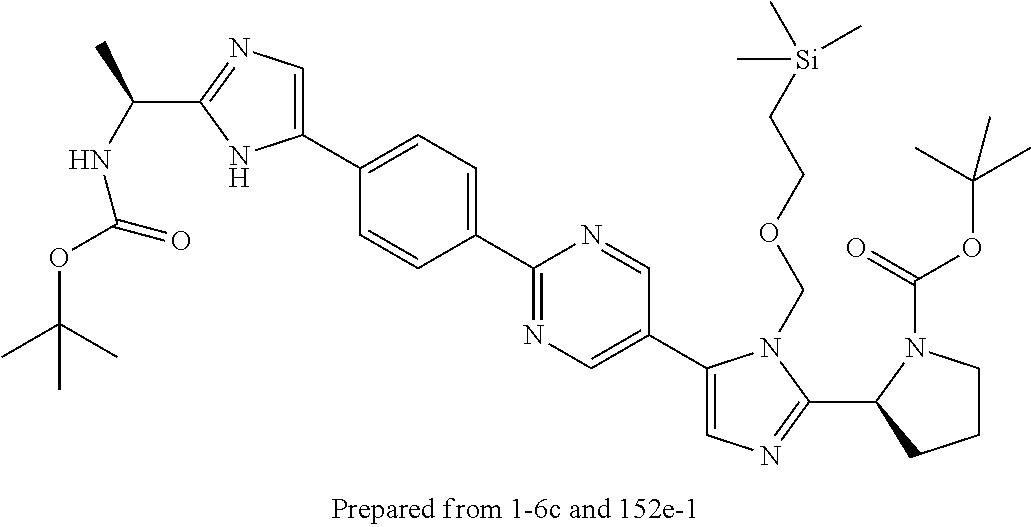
C1(C2=CC=C(C3=CN=C(C(C)NC(=O)OC(C)(C)C)N3)C=C2)=NC=C(C2=CN=C(C3CCCN3C(OC(C)(C)C)=O)N2COCC[Si](C)(C)C)C=N1
